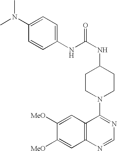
C1(NC(NC2CCN(C3=NC=NC4=C3C=C([MeO])C([MeO])=C4)CC2)=O)=CC=C(N(C)C)C=C1
